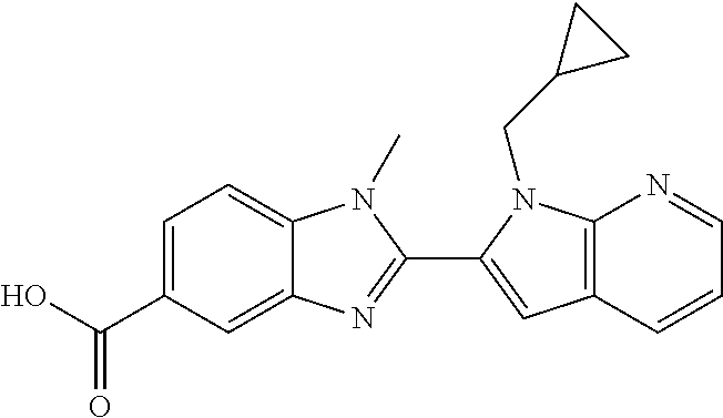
C12=C(C=CC=N1)C=C(C1=NC3=CC(C(O)=O)=CC=C3N1C)N2CC1CC1
